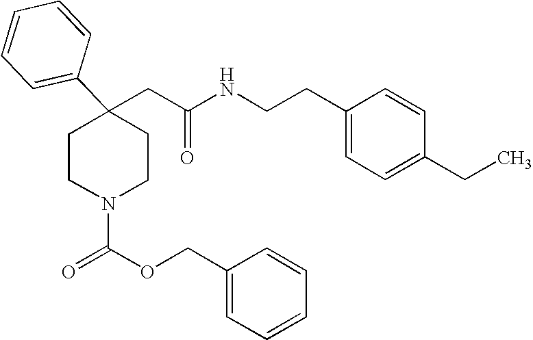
C(C1(C2=CC=CC=C2)CCN(C(OCC2=CC=CC=C2)=O)CC1)C(NCCC1=CC=C(CC)C=C1)=O
